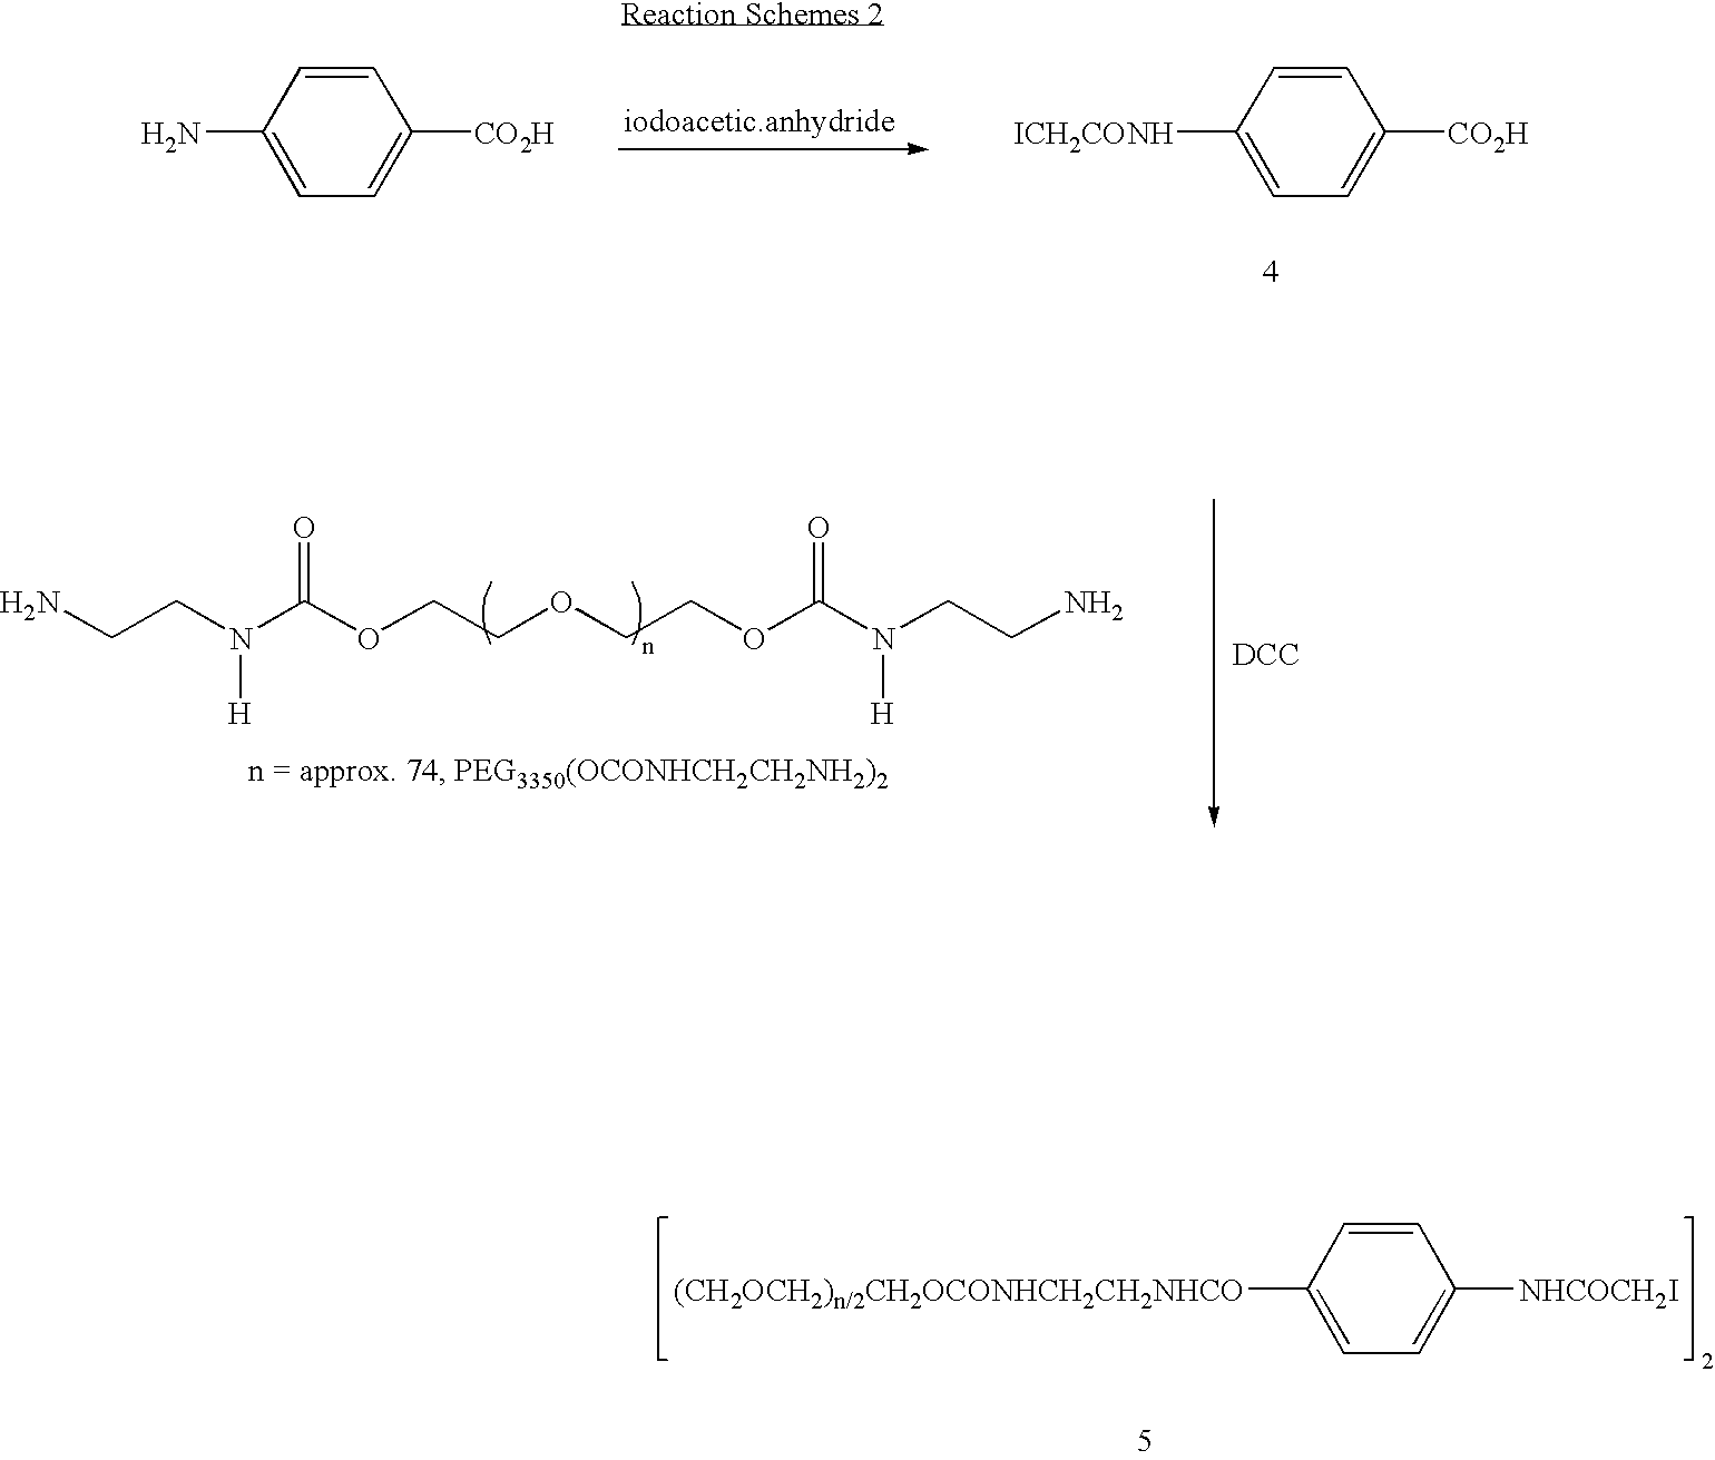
C1=CC(N)=CC=C1[CO2H].C1=CC([ICH2CONH])=CC=C1[CO2H].[(CH2OCH2)n/2CH2OCONHCH2CH2NHCO]C1=CC=C([NHCOCH2I])C=C1.NCCN(C(OCCOCCOC(N(CCN)[H])=O)=O)[H].[DCC]
